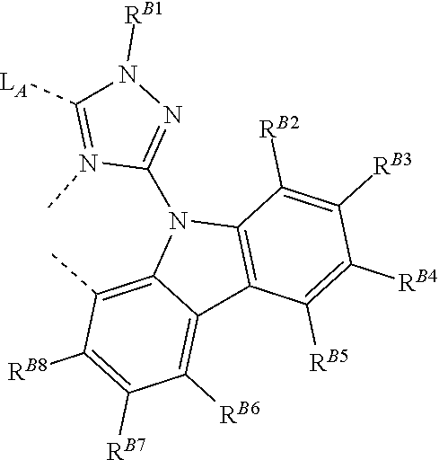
C12=C(C([RB2])=C([RB3])C([RB4])=C1[RB5])N(C1=NN([RB1])C([LA])=N1C)C1=C(C)C([RB8])=C([RB7])C([RB6])=C21
